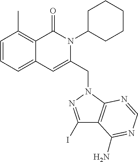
C1=CC=C2C(=C1C)C(=O)N(C1CCCCC1)C(CN1C3=C(C(I)=N1)C(N)=NC=N3)=C2
